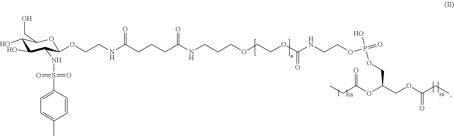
C1(NS(=O)(=O)C2=CC=C(C)C=C2)C(OCCNC(CCCC(NCCCOCCOC(NCCOP(=O)(O)OCC(OC(=O)CC)COC(CC)=O)=O)=O)=O)OC(CO)C(O)C1O
